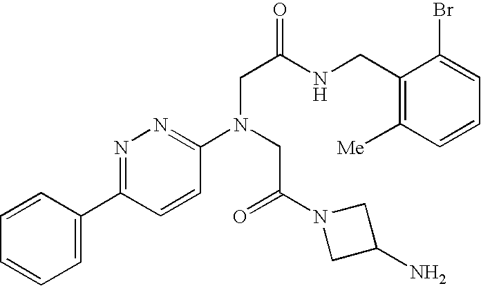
N1=C(C2=CC=CC=C2)C=CC(N(CC(=O)N2CC(N)C2)CC(=O)NCC2=C([Me])C=CC=C2Br)=N1
